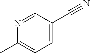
N1=CC(C#N)=CC=C1C
